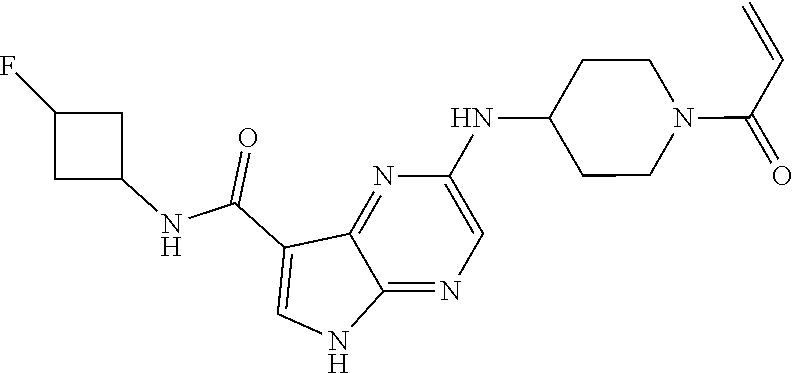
N(C1CCN(C(C=C)=O)CC1)C1=CN=C2C(=N1)C(C(NC1CC(F)C1)=O)=CN2
